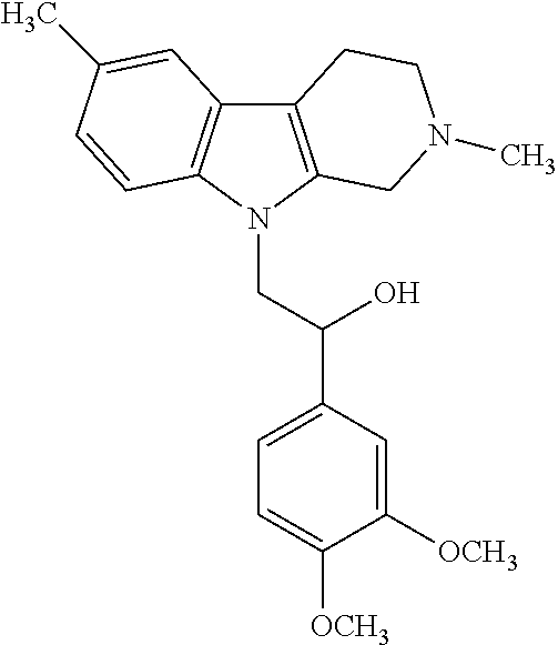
C12=C(N(CC(C3=CC=C([OCH3])C([OCH3])=C3)O)C3=C1C=C(C)C=C3)CN(C)CC2
